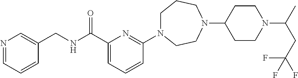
C1N(C2=NC(C(NCC3=CN=CC=C3)=O)=CC=C2)CCN(C2CCN(C(C)CC(F)(F)F)CC2)CC1
